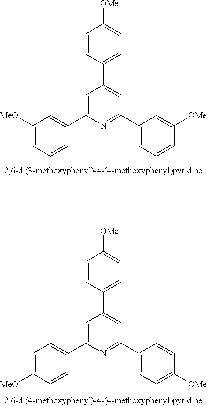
C1([MeO])=CC=CC(C2=CC(C3=CC=C([OMe])C=C3)=CC(C3=CC=CC([OMe])=C3)=N2)=C1.C1=C([MeO])C=CC(C2=CC(C3=CC=C([OMe])C=C3)=CC(C3=CC=C([OMe])C=C3)=N2)=C1
